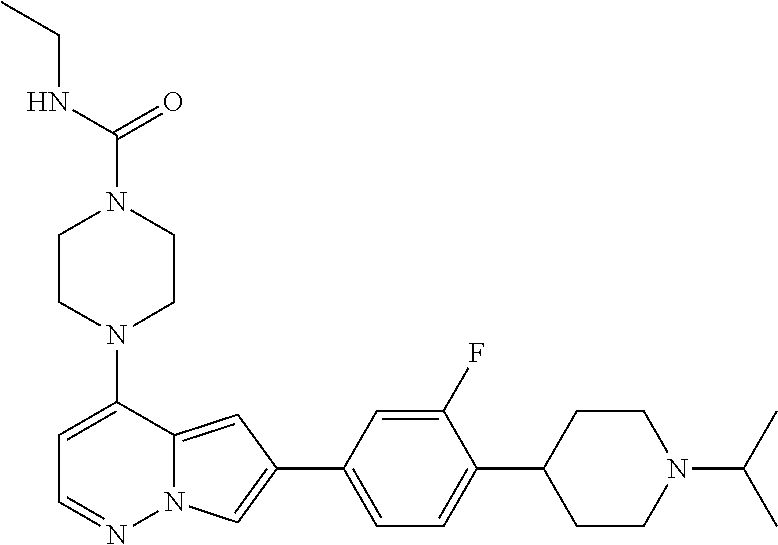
N1(C2=CC=NN3C2=CC(C2=CC=C(C4CCN(C(C)C)CC4)C(F)=C2)=C3)CCN(C(NCC)=O)CC1
